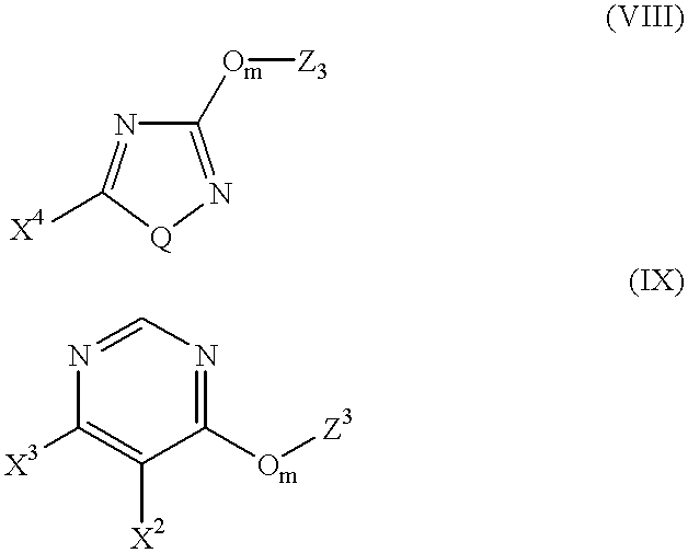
C1([Om][Z3])=N[Q]C([X4])=N1.C1([Om][Z3])=NC=NC([X3])=C1[X2]
